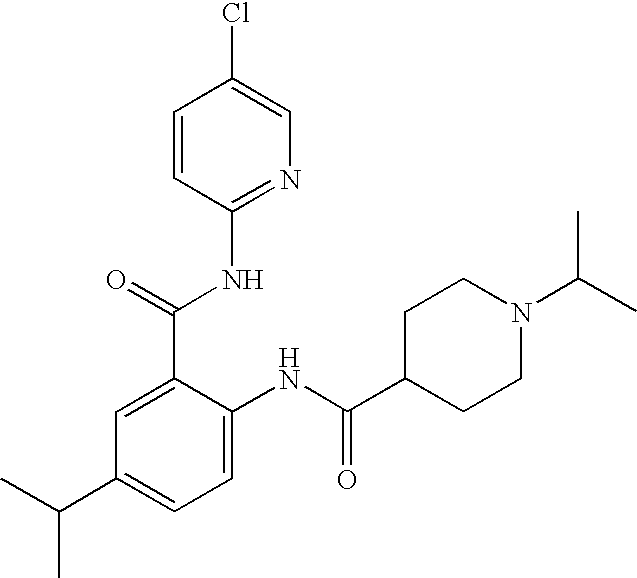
C1(C(=O)NC2=NC=C(Cl)C=C2)=CC(C(C)C)=CC=C1NC(C1CCN(C(C)C)CC1)=O
